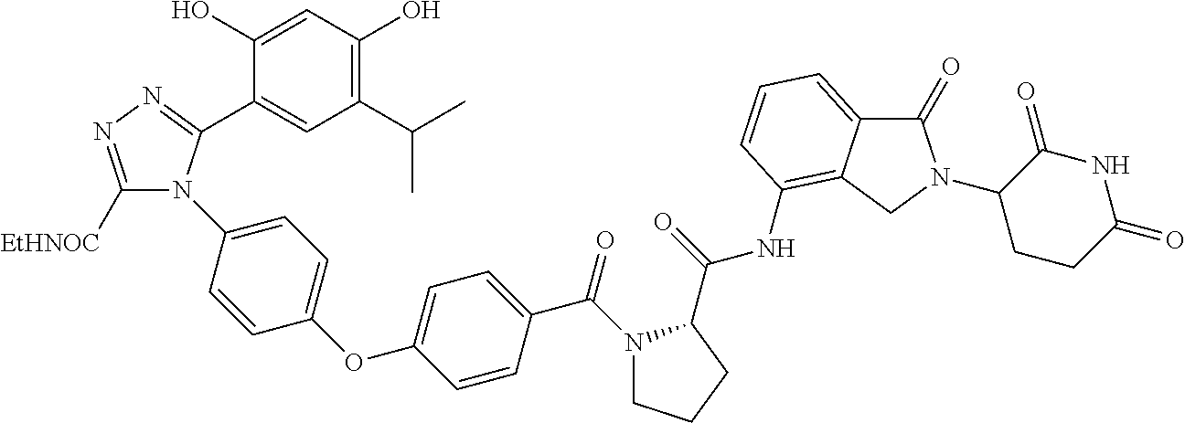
C1(O)=CC(O)=C(C(C)C)C=C1C1=NN=C([EtHNOC])N1C1=CC=C(OC2=CC=C(C(=O)N3CCCC3C(NC3=C4C(=CC=C3)C(=O)N(C3CCC(=O)NC3=O)C4)=O)C=C2)C=C1
